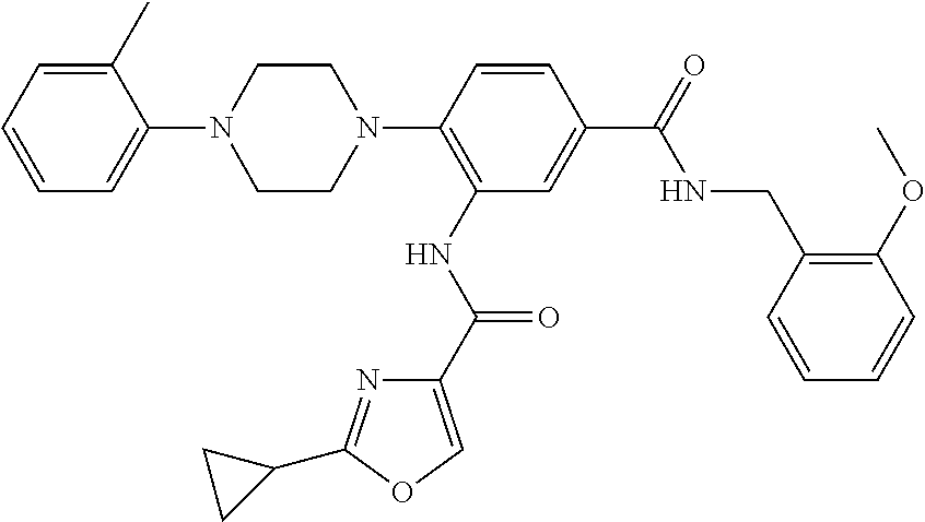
C1(N2CCN(C3=C(NC(=O)C4=COC(C5CC5)=N4)C=C(C(=O)NCC4=C(OC)C=CC=C4)C=C3)CC2)=CC=CC=C1C
